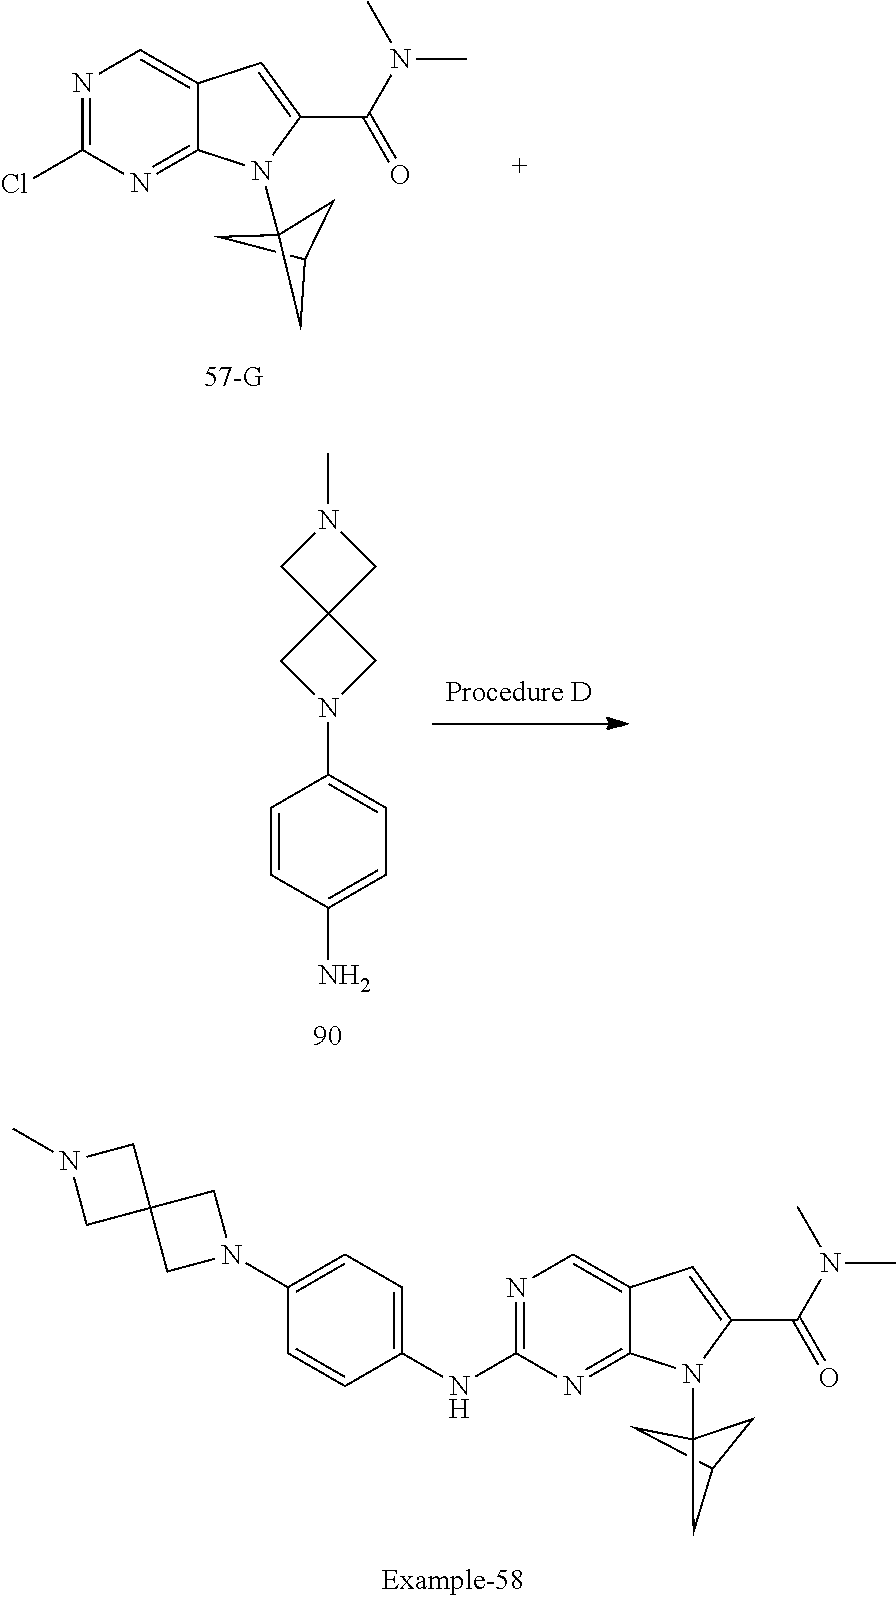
C1=C(NC2=NC=C3C(=N2)N(C24CC(C2)C4)C(C(N(C)C)=O)=C3)C=CC(N2CC3(C2)CN(C)C3)=C1.C1C2CC1(N1C3=NC(Cl)=NC=C3C=C1C(N(C)C)=O)C2.C1=C(N)C=CC(N2CC3(C2)CN(C)C3)=C1
